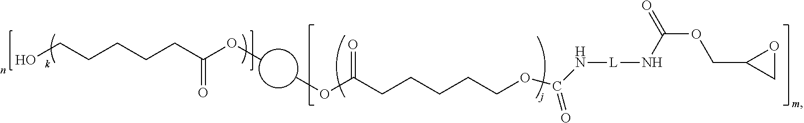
OCCCCCC(OC)=O.COC(CCCCCOC(N[L]NC(OCC1CO1)=O)=O)=O
